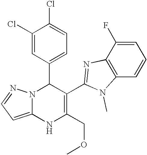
C1(Cl)=CC(C2N3C(=CC=N3)NC(COC)=C2C2=NC3=C(C=CC=C3F)N2C)=CC=C1Cl
